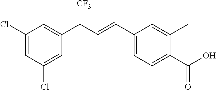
C1(Cl)=CC(Cl)=CC(C(C=CC2=CC=C(C(O)=O)C(C)=C2)[CF3])=C1
